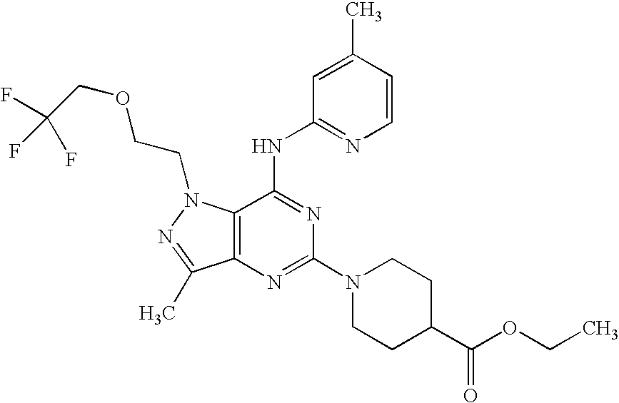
C12=C(N=C(N3CCC(C(OCC)=O)CC3)N=C1NC1=NC=CC(C)=C1)C(C)=NN2CCOCC(F)(F)F
